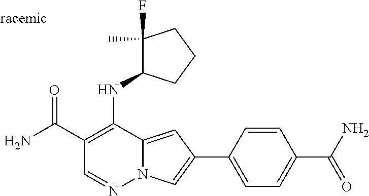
O=C(C1=C(NC2C(F)(C)CCC2)C2=CC(C3=CC=C(C(N)=O)C=C3)=CN2N=C1)N
